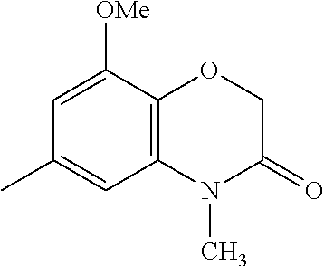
C1=C([OMe])C2=C(C=C1C)N(C)C(=O)CO2
